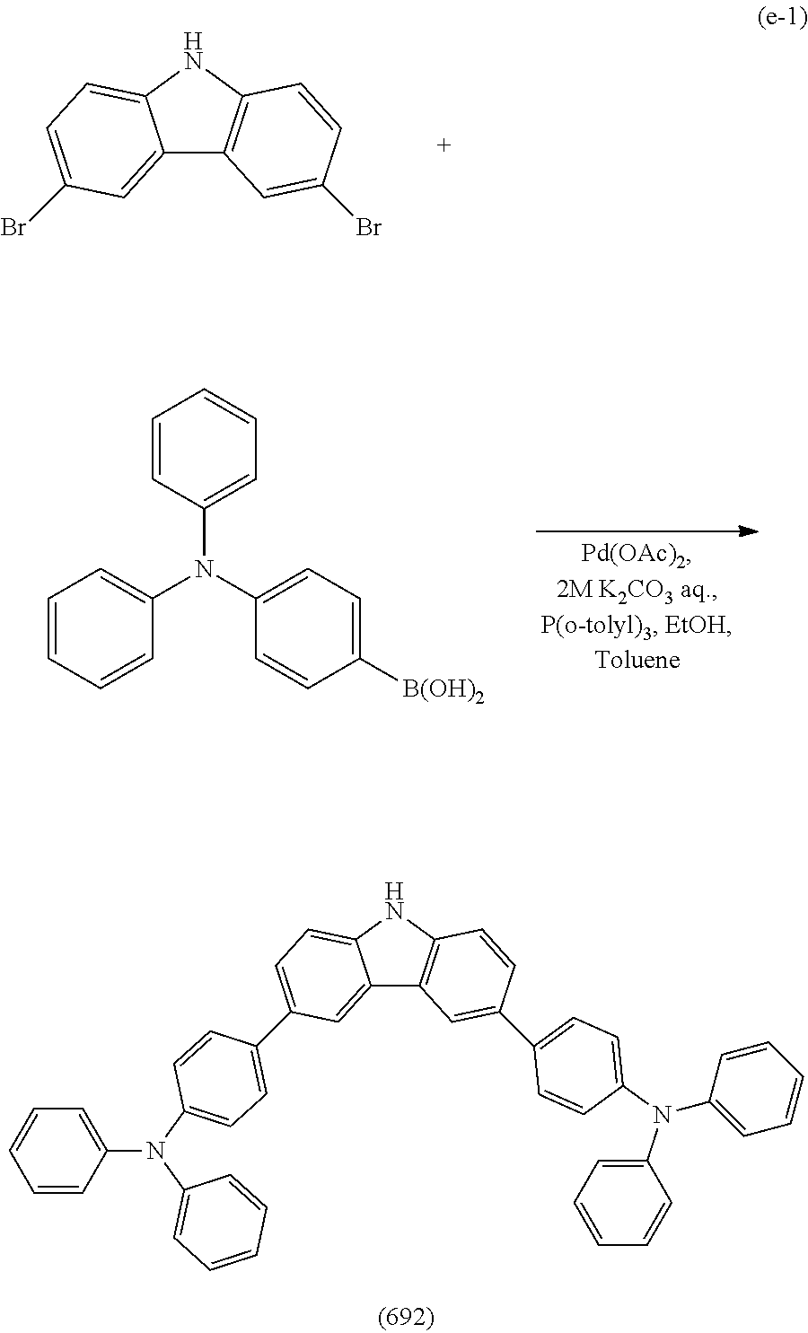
C12=CC(Br)=CC=C1NC1=C2C=C(Br)C=C1.C12=CC(C3=CC=C(N(C4=CC=CC=C4)C4=CC=CC=C4)C=C3)=CC=C1NC1=C2C=C(C2=CC=C(N(C3=CC=CC=C3)C3=CC=CC=C3)C=C2)C=C1.N(C1=CC=CC=C1)(C1=CC=C([B(OH)2])C=C1)C1=CC=CC=C1
